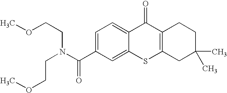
C1(C(N(CCOC)CCOC)=O)=CC=C2C(=C1)SC1=C(C2=O)CCC(C)(C)C1
